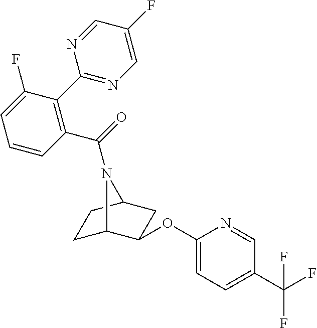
C1C2C(OC3=CC=C(C(F)(F)F)C=N3)CC(C1)N2C(=O)C1=C(C2=NC=C(F)C=N2)C(F)=CC=C1
